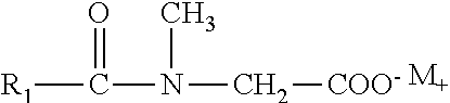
[R1]C(N(C[COO-])C)=O.[M+]
